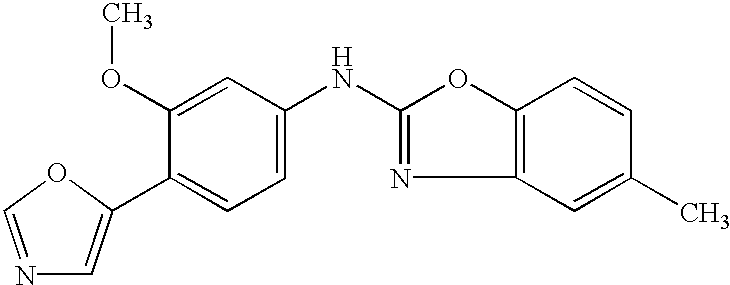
C1(C2=CN=CO2)=CC=C(NC2=NC3=C(O2)C=CC(C)=C3)C=C1OC
